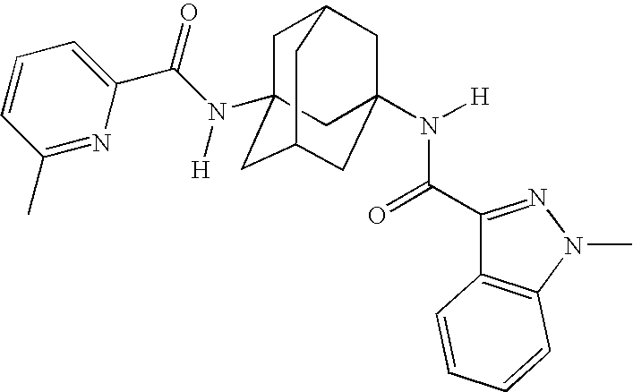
C1C2(N(C(C3=CC=CC(C)=N3)=O)[H])CC3CC(N([H])C(C4=NN(C)C5=C4C=CC=C5)=O)(CC1C3)C2
